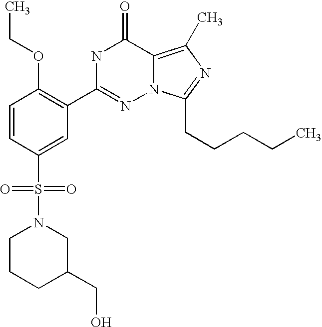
C1=CC(S(N2CCCC(CO)C2)(=O)=O)=CC(C2=NN3C(=C(C)N=C3CCCCC)C(=O)N2)=C1OCC
